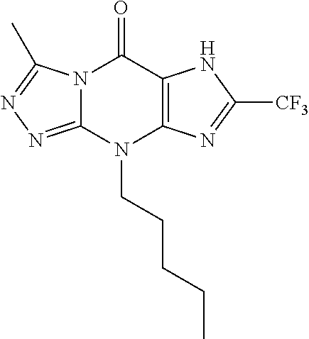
N12C(=NN=C1C)N(CCCCC)C1=C(C2=O)NC([CF3])=N1
